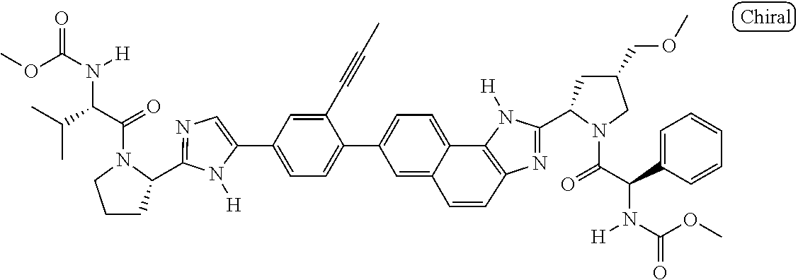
C1(C2=CC=C(C3=CC=C4C5=C(N=C(C6CC(COC)CN6C(=O)C(C6=CC=CC=C6)N([H])C(OC)=O)N5[H])C=CC4=C3)C(C#CC)=C2)=CN=C(C2CCCN2C(=O)C(C(C)C)N([H])C(OC)=O)N1[H]
